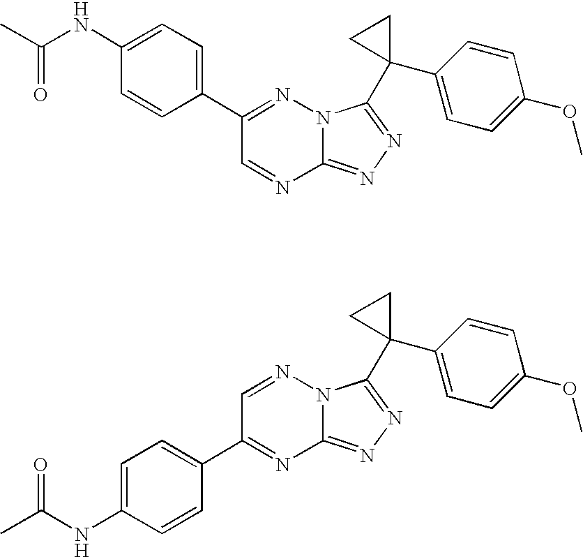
C12=NN=C(C3(C4=CC=C(OC)C=C4)CC3)N1N=C(C1=CC=C(NC(C)=O)C=C1)C=N2.C12=NN=C(C3(C4=CC=C(OC)C=C4)CC3)N1N=CC(C1=CC=C(NC(C)=O)C=C1)=N2
